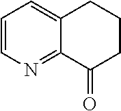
C1=CN=C2C(=C1)CCCC2=O
